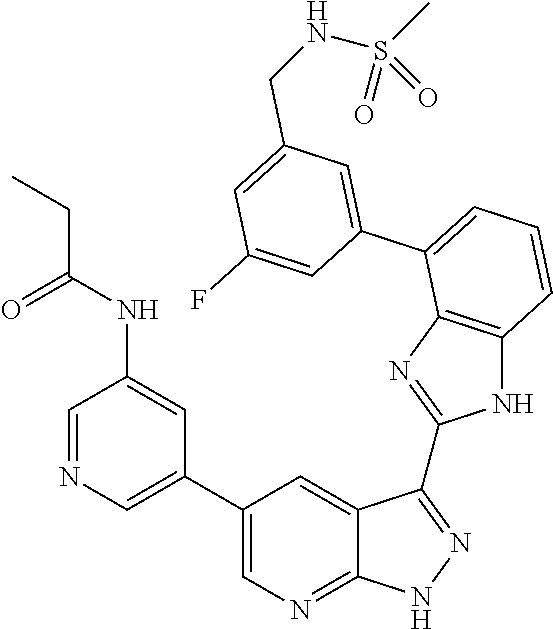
C1=NC=C(C2=CN=C3C(=C2)C(C2=NC4=C(N2)C=CC=C4C2=CC(CNS(=O)(C)=O)=CC(F)=C2)=NN3)C=C1NC(=O)CC
